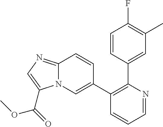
C1=NC(C2=CC(C)=C(F)C=C2)=C(C2=CN3C(=NC=C3C(=O)OC)C=C2)C=C1
